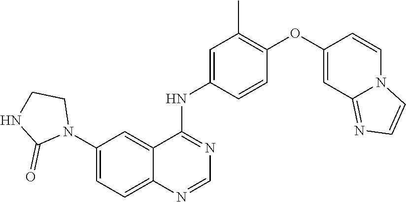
C1(N2CCNC2=O)=CC=C2C(=C1)C(NC1=CC(C)=C(OC3=CC4=NC=CN4C=C3)C=C1)=NC=N2
